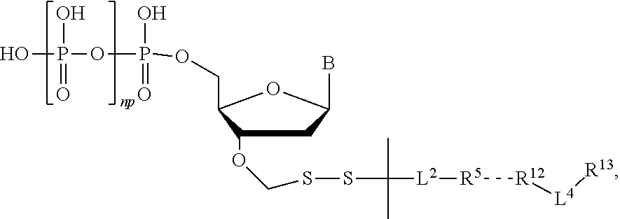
BC1CC(OCSSC(C)(C)[L2][R5][R12][L4][R13])C(COP(O)(=O)OP(O)(=O)O)O1
